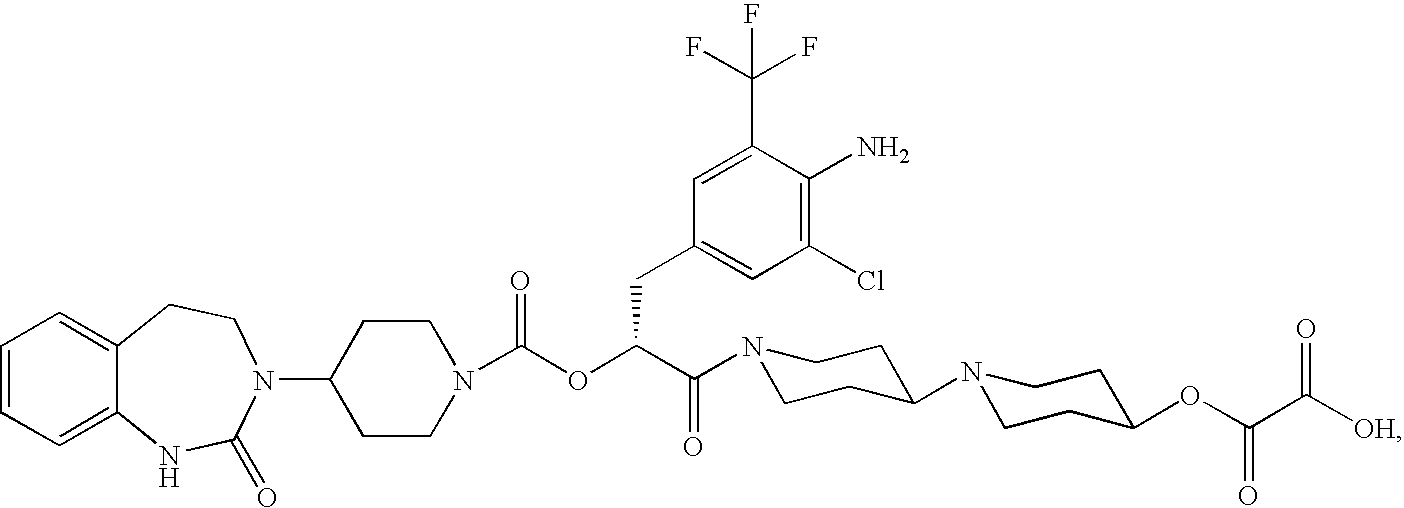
C1=CC=C2C(=C1)CCN(C1CCN(C(OC(C(=O)N3CCC(N4CCC(OC(C([OH])=O)=O)CC4)CC3)CC3=CC(Cl)=C(N)C(C(F)(F)F)=C3)=O)CC1)C(=O)N2
